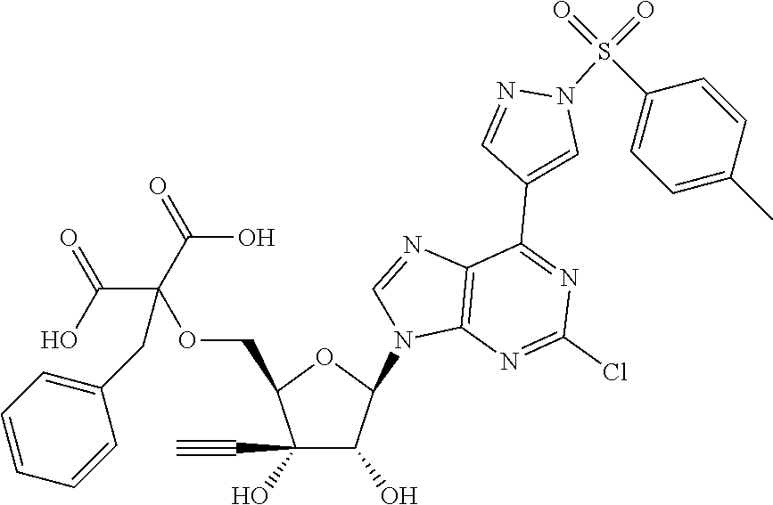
C1(O)(C#C)C(O)C(N2C3=C(N=C2)C(C2=CN(S(C4=CC=C(C)C=C4)(=O)=O)N=C2)=NC(Cl)=N3)OC1COC(C(=O)O)(C(=O)O)CC1=CC=CC=C1
